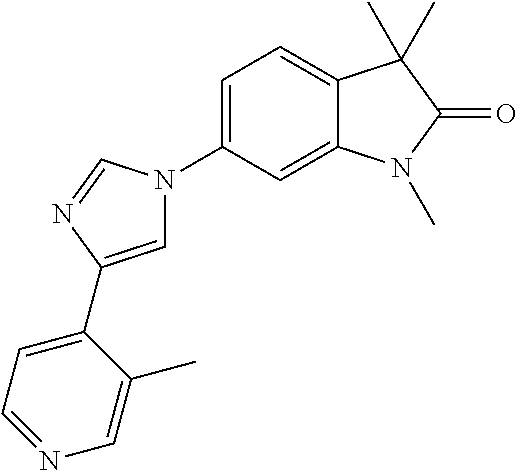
C1=C(N2C=C(C3=CC=NC=C3C)N=C2)C=C2C(=C1)C(C)(C)C(=O)N2C
